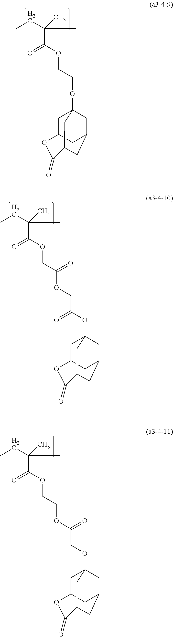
CCC(C)(C)C(=O)OCCOC12CC3CC(C1)CC(C2)C(=O)O3.CCC(C)(C)C(=O)OCC(=O)OCC(=O)OC12CC3CC(C1)CC(C2)C(=O)O3.CCC(C)(C)C(=O)OCCOC(COC12CC3CC(C1)CC(C2)C(=O)O3)=O
